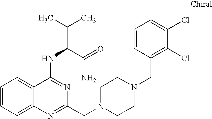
C1=CC=C2C(=C1)C(NC(C(C)C)C(=O)N)=NC(CN1CCN(CC3=C(Cl)C(Cl)=CC=C3)CC1)=N2
